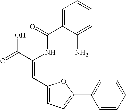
C1=C(C(=O)NC(C(=O)O)=CC2=CC=C(C3=CC=CC=C3)O2)C(N)=CC=C1
